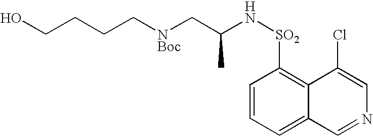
C(CCC[NBoc]CC(N[SO2]C1=C2C(=CC=C1)C=NC=C2Cl)C)O
